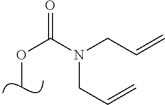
C(OC)(=O)N(CC=C)CC=C
